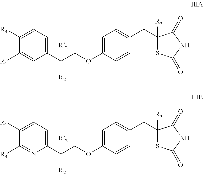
C1(C(COC2=CC=C(CC3([R3])SC(=O)NC3=O)C=C2)([R2])[R2])=CC=C([R4])C([R1])=C1.C1(C(COC2=CC=C(CC3([R3])SC(=O)NC3=O)C=C2)([R2])[R2])=CC=C([R1])C([R4])=N1
